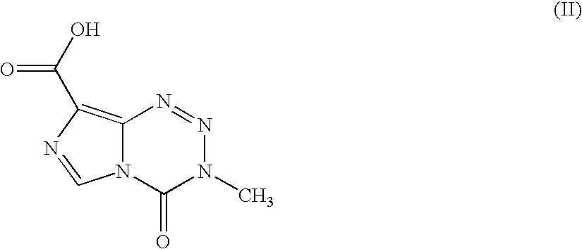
C12=C(C(O)=O)N=CN1C(=O)N(C)N=N2
